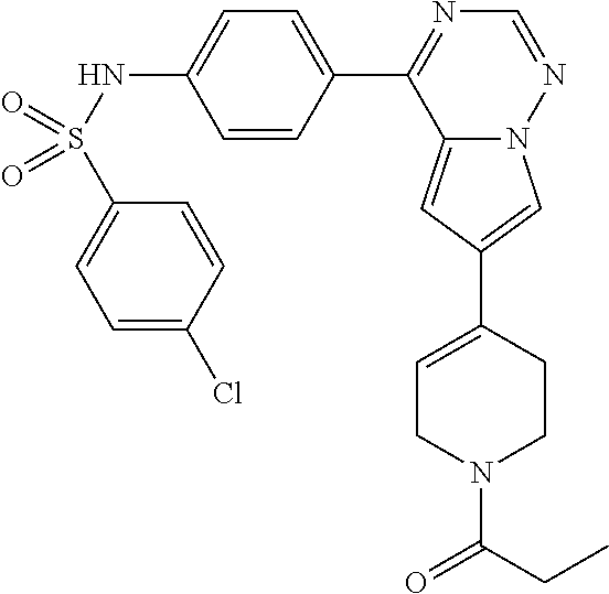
C12=CC(C3=CCN(C(CC)=O)CC3)=CN1N=CN=C2C1=CC=C(NS(=O)(C2=CC=C(Cl)C=C2)=O)C=C1
